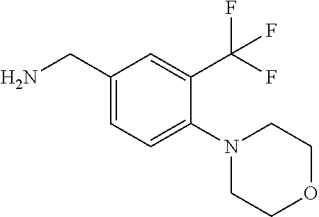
C1(CN)=CC=C(N2CCOCC2)C(C(F)(F)F)=C1
